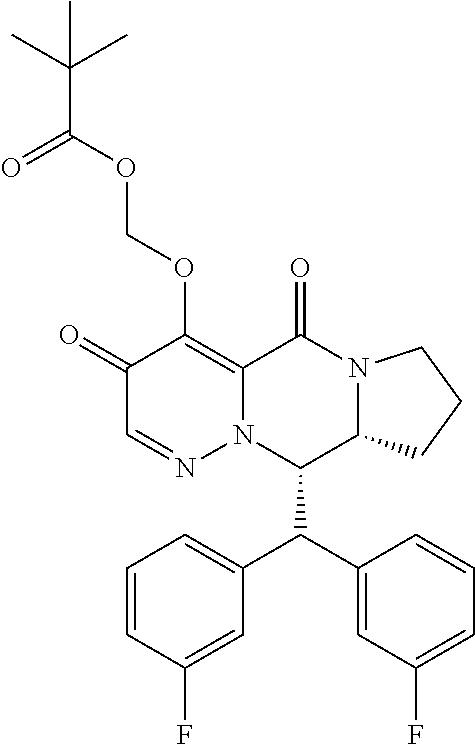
C1=CC(F)=CC(C(C2=CC(F)=CC=C2)C2C3N(C(=O)C4=C(OCOC(C(C)(C)C)=O)C(=O)C=NN24)CCC3)=C1
